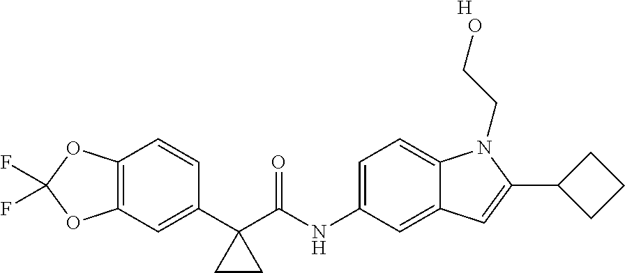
C12=C(C=C(C3(C(NC4=CC=C5C(=C4)C=C(C4CCC4)N5CCO)=O)CC3)C=C1)OC(F)(F)O2.[H]
